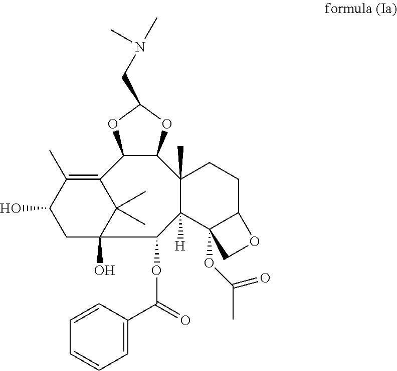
C12=C(C)C(O)CC(O)(C1(C)C)C(OC(C1=CC=CC=C1)=O)C1([H])C3(OC(C)=O)C(CCC1(C)C1C2OC(CN(C)C)O1)OC3
